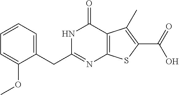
C1=CC=C(CC2=NC3=C(C(=O)N2)C(C)=C(C(O)=O)S3)C(OC)=C1
